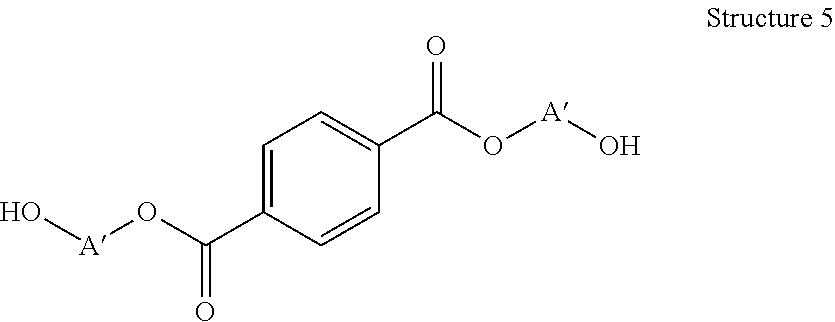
C1=C(C(O[A]O)=O)C=CC(C(O[A]O)=O)=C1
